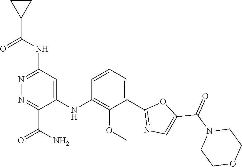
C1=CC=C(C2=NC=C(C(N3CCOCC3)=O)O2)C(OC)=C1NC1=CC(NC(C2CC2)=O)=NN=C1C(N)=O
